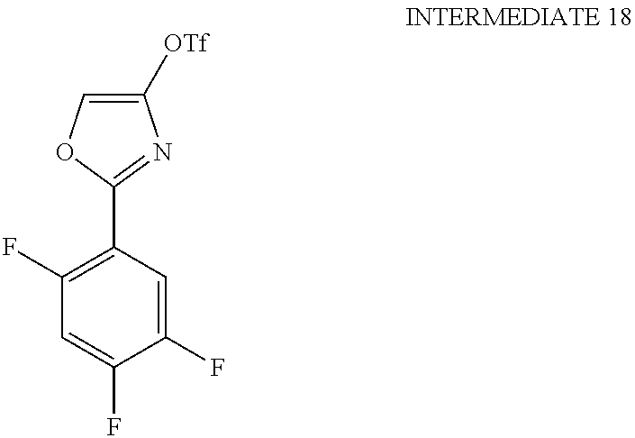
C1=C(F)C(F)=CC(C2=NC([OTf])=CO2)=C1F
